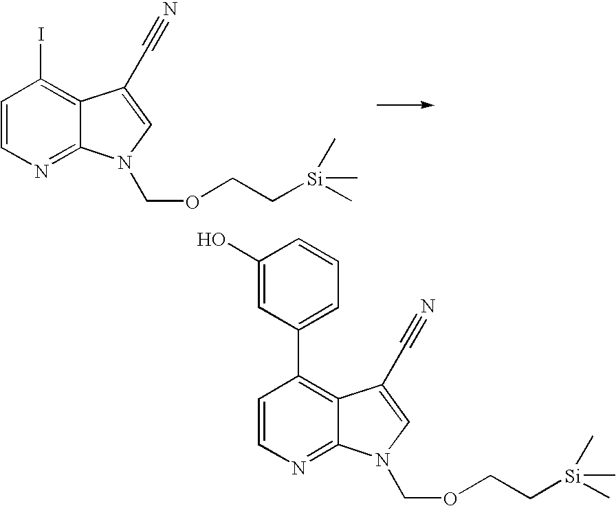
C1=CN=C2C(=C1I)C(C#N)=CN2COCC[Si](C)(C)C.C1=CN=C2C(=C1C1=CC=CC(O)=C1)C(C#N)=CN2COCC[Si](C)(C)C
